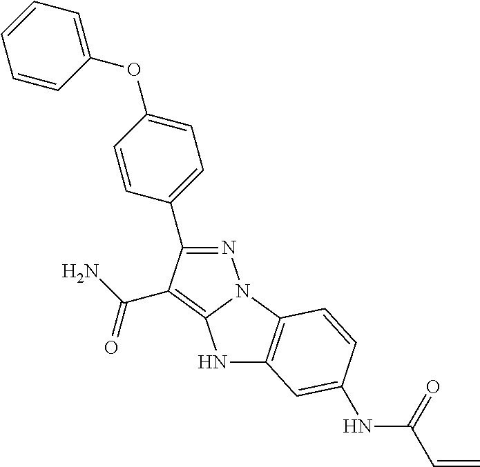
N1=C(C2=CC=C(OC3=CC=CC=C3)C=C2)C(C(N)=O)=C2N1C1=C(N2)C=C(NC(C=C)=O)C=C1
